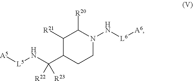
C1([R21])C(C(N[L5][A5])([R22])[R23])CCN(N[L6][A6])C1[R20]
